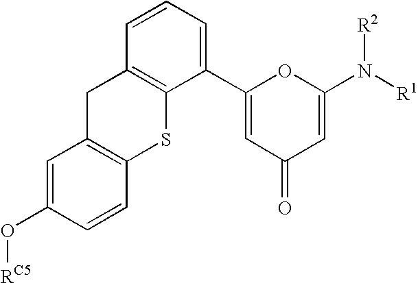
C1=C(O[RC5])C=CC2=C1CC1=C(S2)C(C2=CC(=O)C=C(N([R1])[R2])O2)=CC=C1
